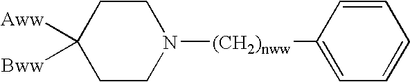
C1C([Aww])([Bww])CCN([(CH2)nww]C2=CC=CC=C2)C1
